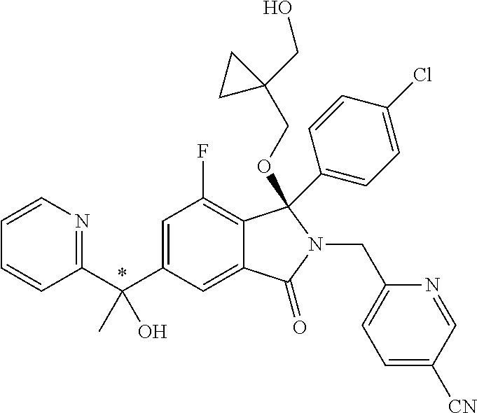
C1=C(C(C2=NC=CC=C2)(C)O)C=C2C(=C1F)C(C1=CC=C(Cl)C=C1)(OCC1(CO)CC1)N(CC1=CC=C([CN])C=N1)C2=O
